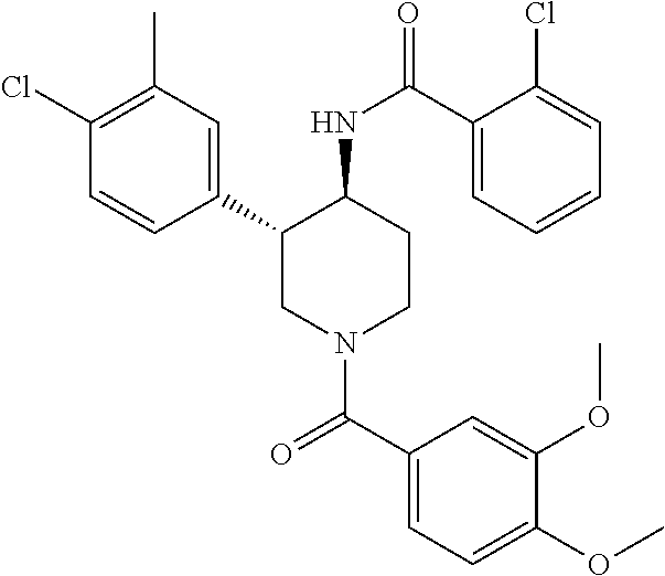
C1(Cl)=C(C)C=C(C2CN(C(C3=CC=C(OC)C(OC)=C3)=O)CCC2NC(=O)C2=CC=CC=C2Cl)C=C1
